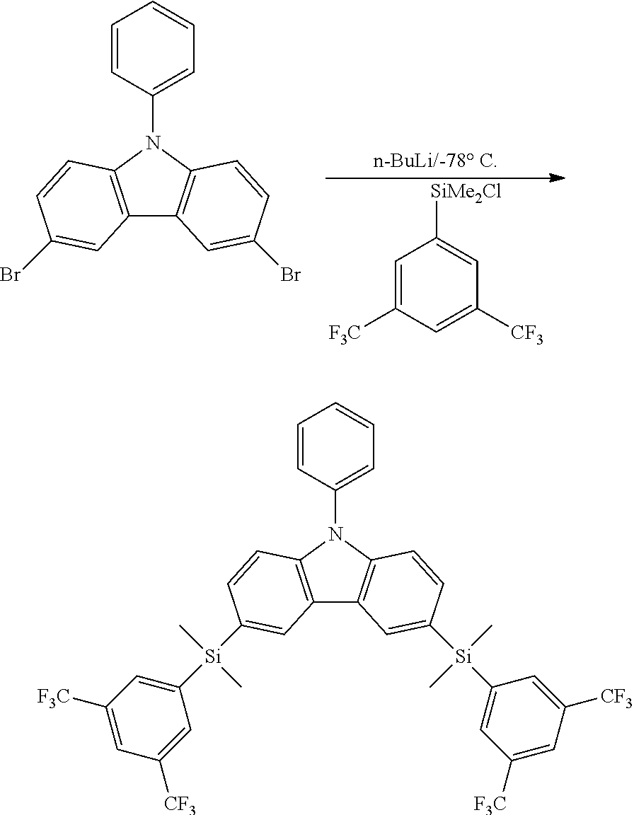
C12=C(N(C3=CC=CC=C3)C3=C1C=C(Br)C=C3)C=CC(Br)=C2.C1=C([F3C])C=C([CF3])C=C1[SiMe2Cl].C12=C(N(C3=CC=CC=C3)C3=C1C=C([Si](C)(C1=CC([F3C])=CC([CF3])=C1)C)C=C3)C=CC([Si](C)(C)C1=CC([F3C])=CC([CF3])=C1)=C2
